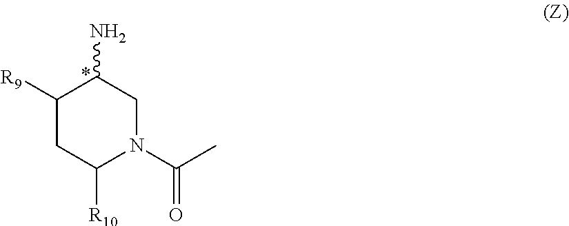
C1([R9])CC([R10])N(C(C)=O)CC1N
